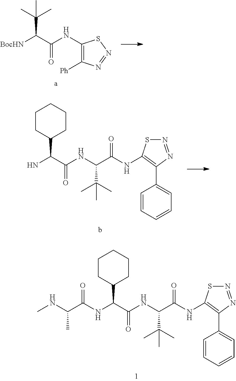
C1(C(C(NC(C(NC2=C(C3=CC=CC=C3)N=NS2)=O)C(C)(C)C)=O)NC(C(NC)C)=O)CCCCC1.C(C(C(NC1=C([Ph])N=NS1)=O)[BocHN])(C)(C)C.C1(C(C(NC(C(NC2=C(C3=CC=CC=C3)N=NS2)=O)C(C)(C)C)=O)N)CCCCC1
